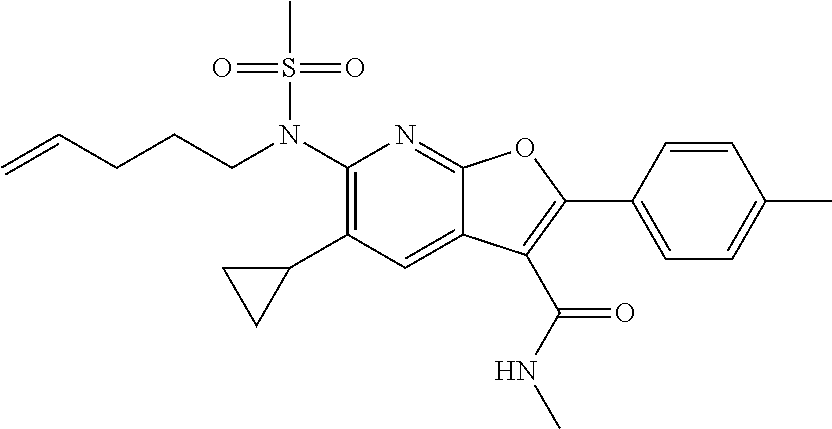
N(C1=C(C2CC2)C=C2C(=N1)OC(C1=CC=C(C)C=C1)=C2C(NC)=O)(S(C)(=O)=O)CCCC=C
